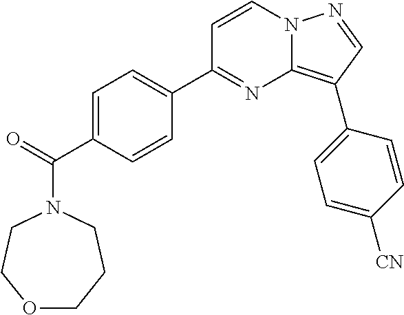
C(=O)(C1=CC=C(C2=NC3=C(C4=CC=C([CN])C=C4)C=NN3C=C2)C=C1)N1CCCOCC1
